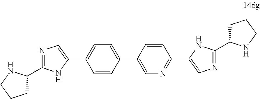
N1=C(C2CCCN2)NC(C2=CC=C(C3=CN=C(C4=CN=C(C5CCCN5)N4)C=C3)C=C2)=C1
